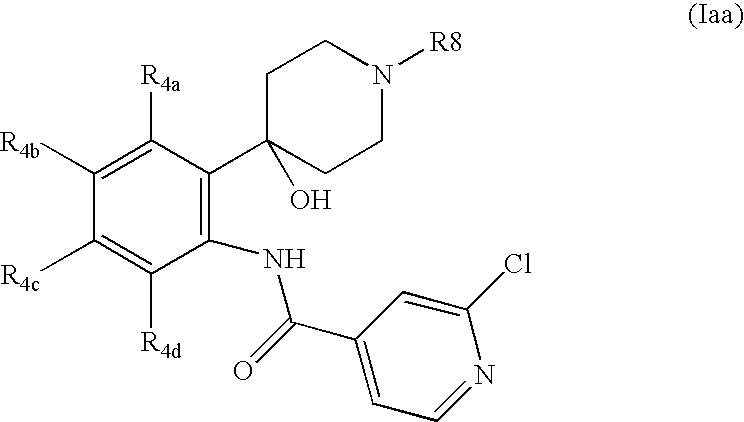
C1([R4b])=C([R4a])C(C2(O)CCN([R8])CC2)=C(NC(C2=CC=NC(Cl)=C2)=O)C([R4d])=C1[R4c]
